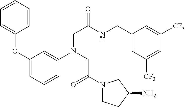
N(CC(=O)N1CCC(N)C1)(CC(NCC1=CC([CF3])=CC([CF3])=C1)=O)C1=CC(OC2=CC=CC=C2)=CC=C1
